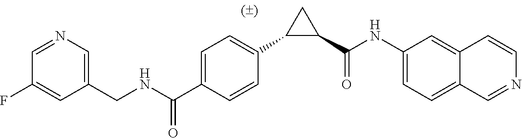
C1=C(C(NCC2=CN=CC(F)=C2)=O)C=CC(C2C(C(NC3=CC=C4C=NC=CC4=C3)=O)C2)=C1
